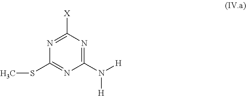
C1(N([H])[H])=NC([X])=NC(SC)=N1
